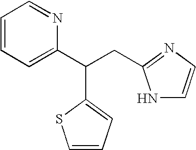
C1=CC=C(C(CC2=NC=CN2)C2=CC=CS2)N=C1
